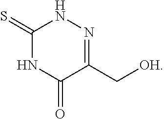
C1(=S)NC(=O)C(C[OH])=NN1
